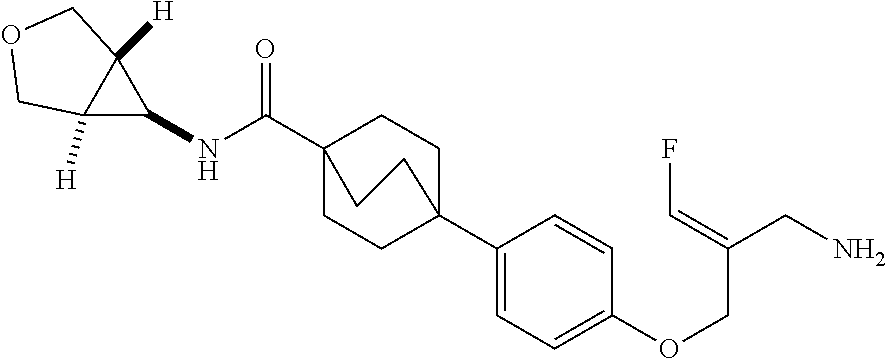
N(C(C12CCC(C3=CC=C(OCC(CN)=CF)C=C3)(CC1)CC2)=O)C1C2([H])C1([H])COC2
